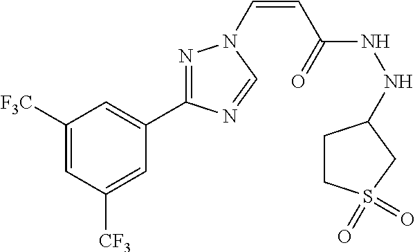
C1([F3C])=CC([CF3])=CC(C2=NN(C=CC(NNC3CCS(=O)(=O)C3)=O)C=N2)=C1
